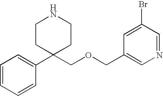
C1=CC=CC(C2(COCC3=CN=CC(Br)=C3)CCNCC2)=C1
